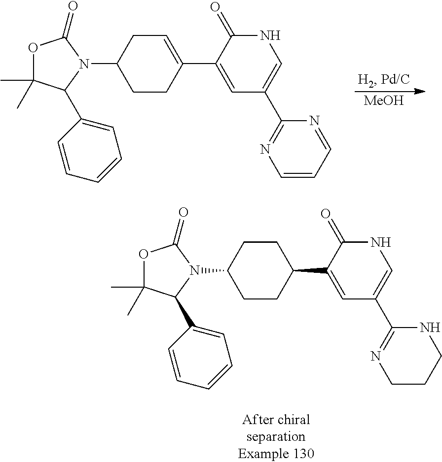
O1C(C)(C)C(C2=CC=CC=C2)N(C2CCC(C3=CC(C4=NC=CC=N4)=CNC3=O)=CC2)C1=O.[MeOH].O1C(C)(C)C(C2=CC=CC=C2)N(C2CCC(C3=CC(C4=NCCCN4)=CNC3=O)CC2)C1=O
